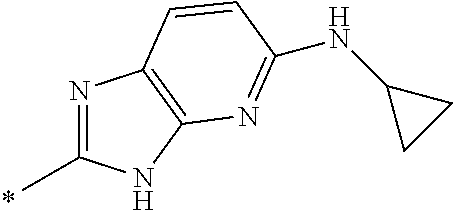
N1=C(C)NC2=C1C=CC(NC1CC1)=N2
